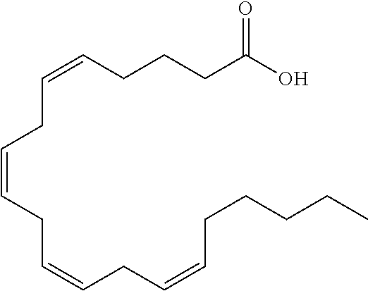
C(=CCC=CCC=CCCCCC)CC=CCCCC(O)=O
